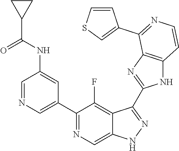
C1=NC=C(C2=NC=C3C(=C2F)C(C2=NC4=C(N2)C=CN=C4C2=CSC=C2)=NN3)C=C1NC(C1CC1)=O
